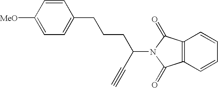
C12=C(C=CC=C1)C(=O)N(C(C#C)CCCC1=CC=C([MeO])C=C1)C2=O
